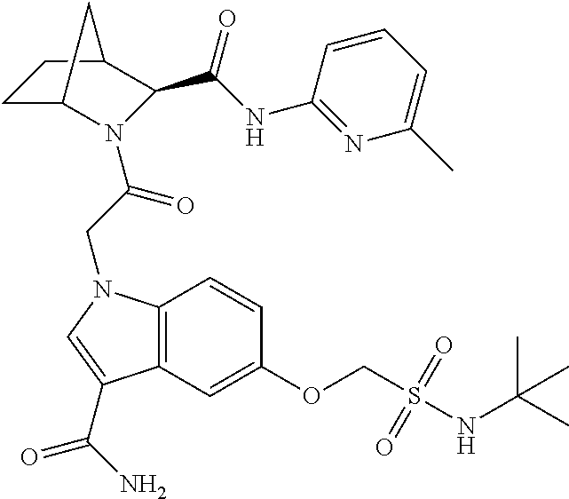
C(CN1C2=C(C=C(OCS(NC(C)(C)C)(=O)=O)C=C2)C(C(N)=O)=C1)(=O)N1C2CCC(C1C(NC1=NC(C)=CC=C1)=O)C2
